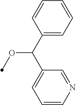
C1=CN=CC(C(C2=CC=CC=C2)OC)=C1
